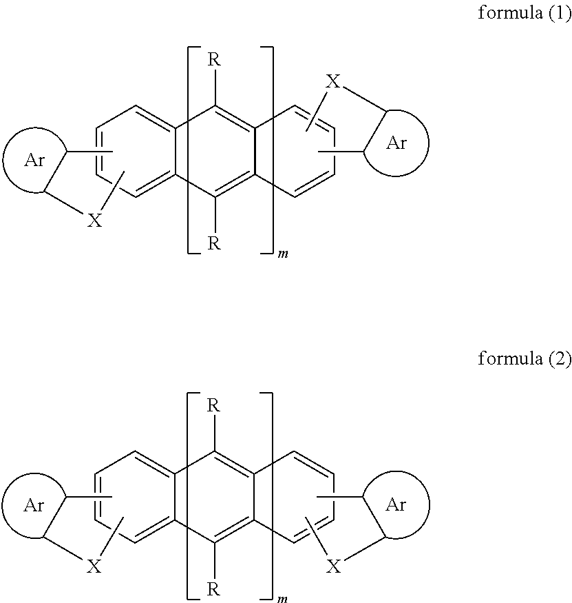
C12=CC=CC=C1C([R])=C1C(=C2[R])C=CC=C1.CCC[X]C.C[X]CCC.[Ar].[Ar].CCC[X]C.CCC[X]C.[Ar].C12=CC=CC=C1C([R])=C1C(=C2[R])C=CC=C1.[Ar]
